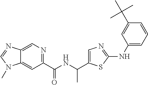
C1(C(NC(C)C2=CN=C(NC3=CC=CC(C(C)(C)C)=C3)S2)=O)=NC=C2C(=C1)N(C)C=N2
